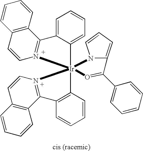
C1=C2C(=CC=C1)[Ir]13(C4=C(C=CC=C4)C4=N1C=CC1=C4C=CC=C1)(N1=C2C2=C(C=CC=C2)C=C1)O=C(C1=CC=CC=C1)C1=CC=CN31
